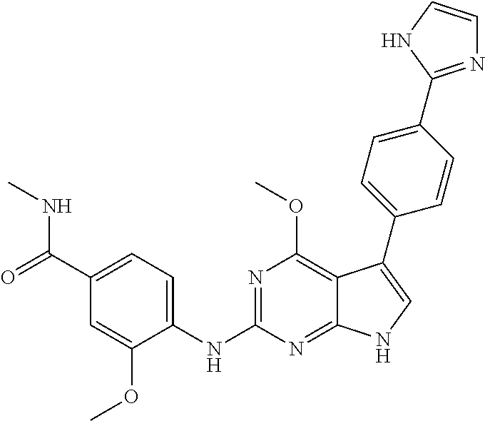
N(C1=NC(OC)=C2C(=N1)NC=C2C1=CC=C(C2=NC=CN2)C=C1)C1=CC=C(C(=O)NC)C=C1OC
